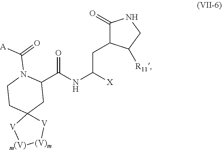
C(NC(CC1C(=O)NCC1[R11])[X])(=O)C1CC2(CCN1C(=O)[A])[V][m(V)][(V)m][V]2
